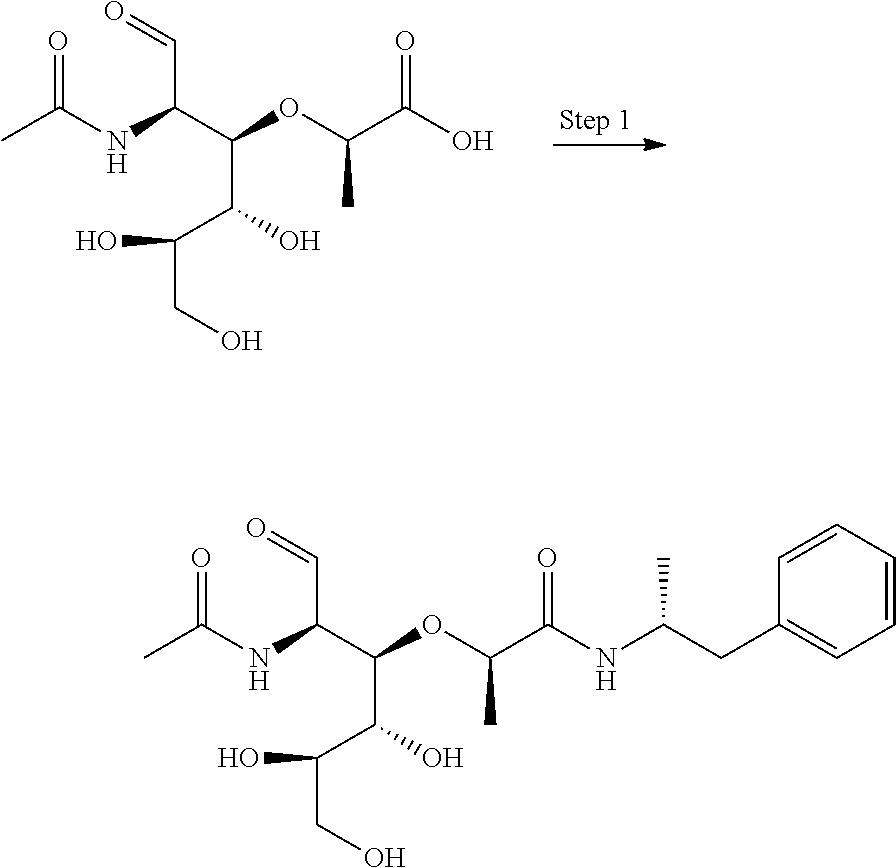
CC(NC(C(OC(C(O)=O)C)C(C(CO)O)O)C=O)=O.CC(NC(C(OC(C(NC(CC1=CC=CC=C1)C)=O)C)C(C(CO)O)O)C=O)=O
